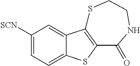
C1([SCN])=CC=C2C(=C1)C1=C(S2)C(=O)NCCS1
